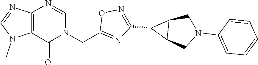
C12=C(C(=O)N(CC3=NC(C4C5C4CN(C4=CC=CC=C4)C5)=NO3)C=N1)N(C)C=N2
